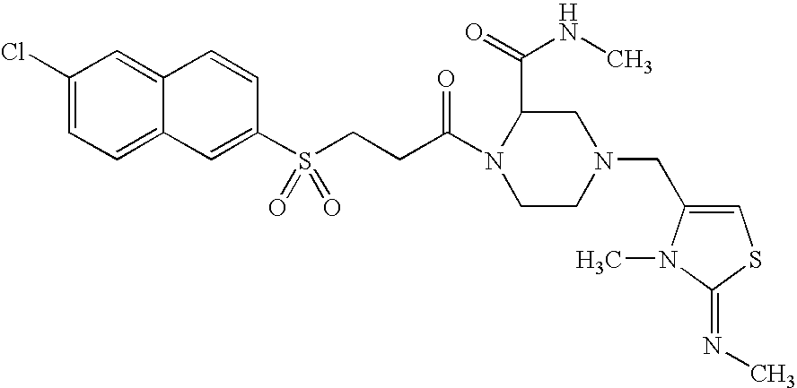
C1(Cl)=CC=C2C(=C1)C=CC(S(CCC(N1CCN(CC3=CSC(=NC)N3C)CC1C(=O)NC)=O)(=O)=O)=C2
